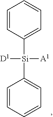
C1=CC=CC=C1[Si](C1=CC=CC=C1)([D1])[A1]
